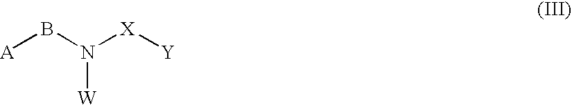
[W]N(B[A])[X][Y]
